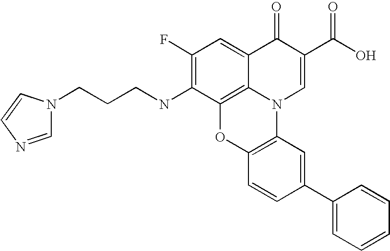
C1(F)=C(NCCCN2C=NC=C2)C2=C3C(=C1)C(=O)C(C(O)=O)=CN3C1=C(O2)C=CC(C2=CC=CC=C2)=C1
